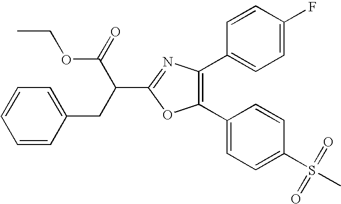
C1(C2=CC=C(S(C)(=O)=O)C=C2)=C(C2=CC=C(F)C=C2)N=C(C(CC2=CC=CC=C2)C(OCC)=O)O1
